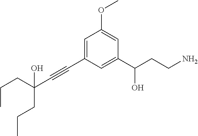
C1(OC)=CC(C(CCN)O)=CC(C#CC(CCC)(CCC)O)=C1
